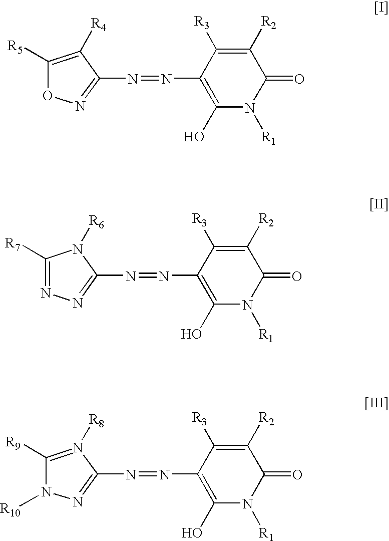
C1([R5])=C([R4])C(N=NC2=C(O)N([R1])C(=O)C([R2])=C2[R3])=NO1.C1([R7])=NN=C(N=NC2=C(O)N([R1])C(=O)C([R2])=C2[R3])N1[R6].C1([R9])=N([R8])C(N=NC2=C(O)N([R1])C(=O)C([R2])=C2[R3])=NN1[R10]
